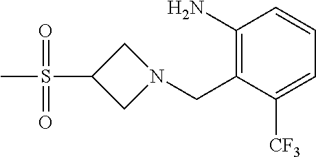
C1(N)=C(CN2CC(S(C)(=O)=O)C2)C([CF3])=CC=C1
